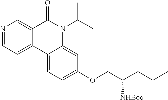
N1=CC=C2C(=C1)C(=O)N(C(C)C)C1=CC(OCC(CC(C)C)[NHBoc])=CC=C21
